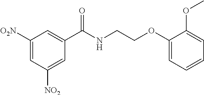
C1([O2N])=CC([NO2])=CC(C(NCCOC2=CC=CC=C2OC)=O)=C1
